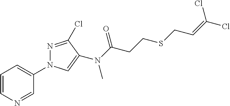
C1=CN=CC(N2N=C(Cl)C(N(C(=O)CCSCC=C(Cl)Cl)C)=C2)=C1
